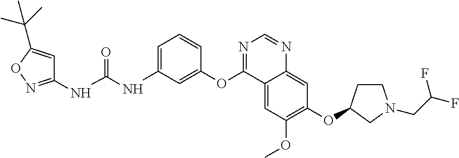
C1(NC(NC2=CC=CC(OC3=NC=NC4=CC(OC5CCN(CC(F)F)C5)=C(OC)C=C34)=C2)=O)=NOC(C(C)(C)C)=C1
